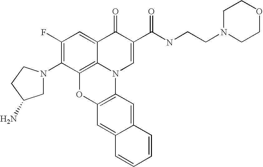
C1(F)=C(N2CC(N)CC2)C2=C3C(=C1)C(=O)C(C(=O)NCCN1CCOCC1)=CN3C1=C(O2)C=C2C(=C1)C=CC=C2
